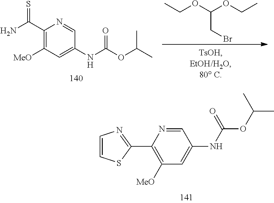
CCOC(OCC)CBr.C1(C(N)=S)=C([MeO])C=C(NC(OC(C)C)=O)C=N1.C1=CSC(C2=C([MeO])C=C(NC(=O)OC(C)C)C=N2)=N1
